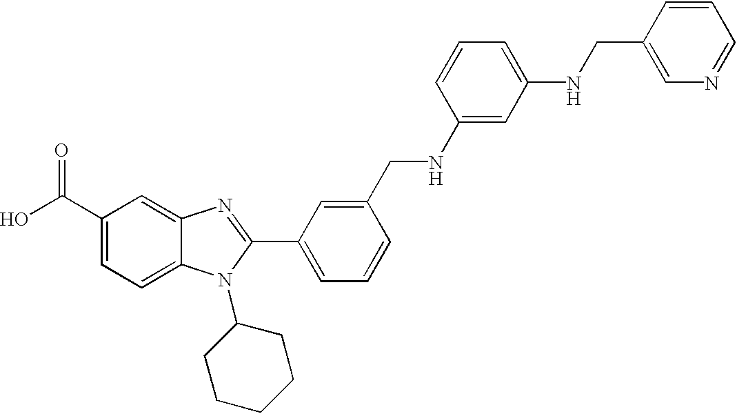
OC(C1=CC=C2C(=C1)N=C(C1=CC=CC(CNC3=CC(NCC4=CN=CC=C4)=CC=C3)=C1)N2C1CCCCC1)=O
